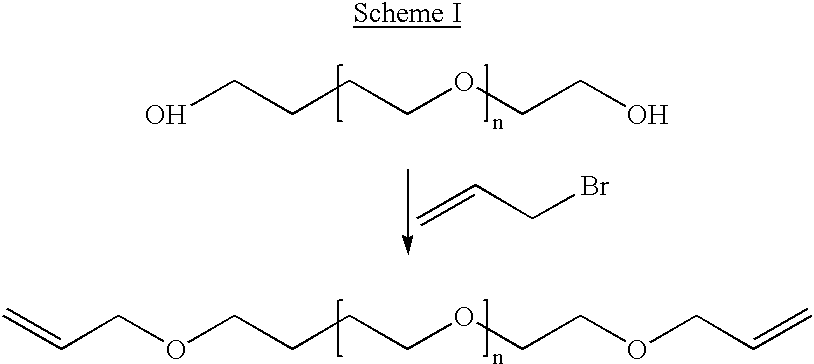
OCCCCOCCO.C=CCBr.C(COCCCCOCCOCC=C)=C
